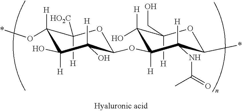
O1C(*)C([H])(NC(=O)C)C([H])(OC2OC([H])([HO2C])C([H])(O*)C([H])(O)C2([H])O)C([H])(O)C1([H])CO
